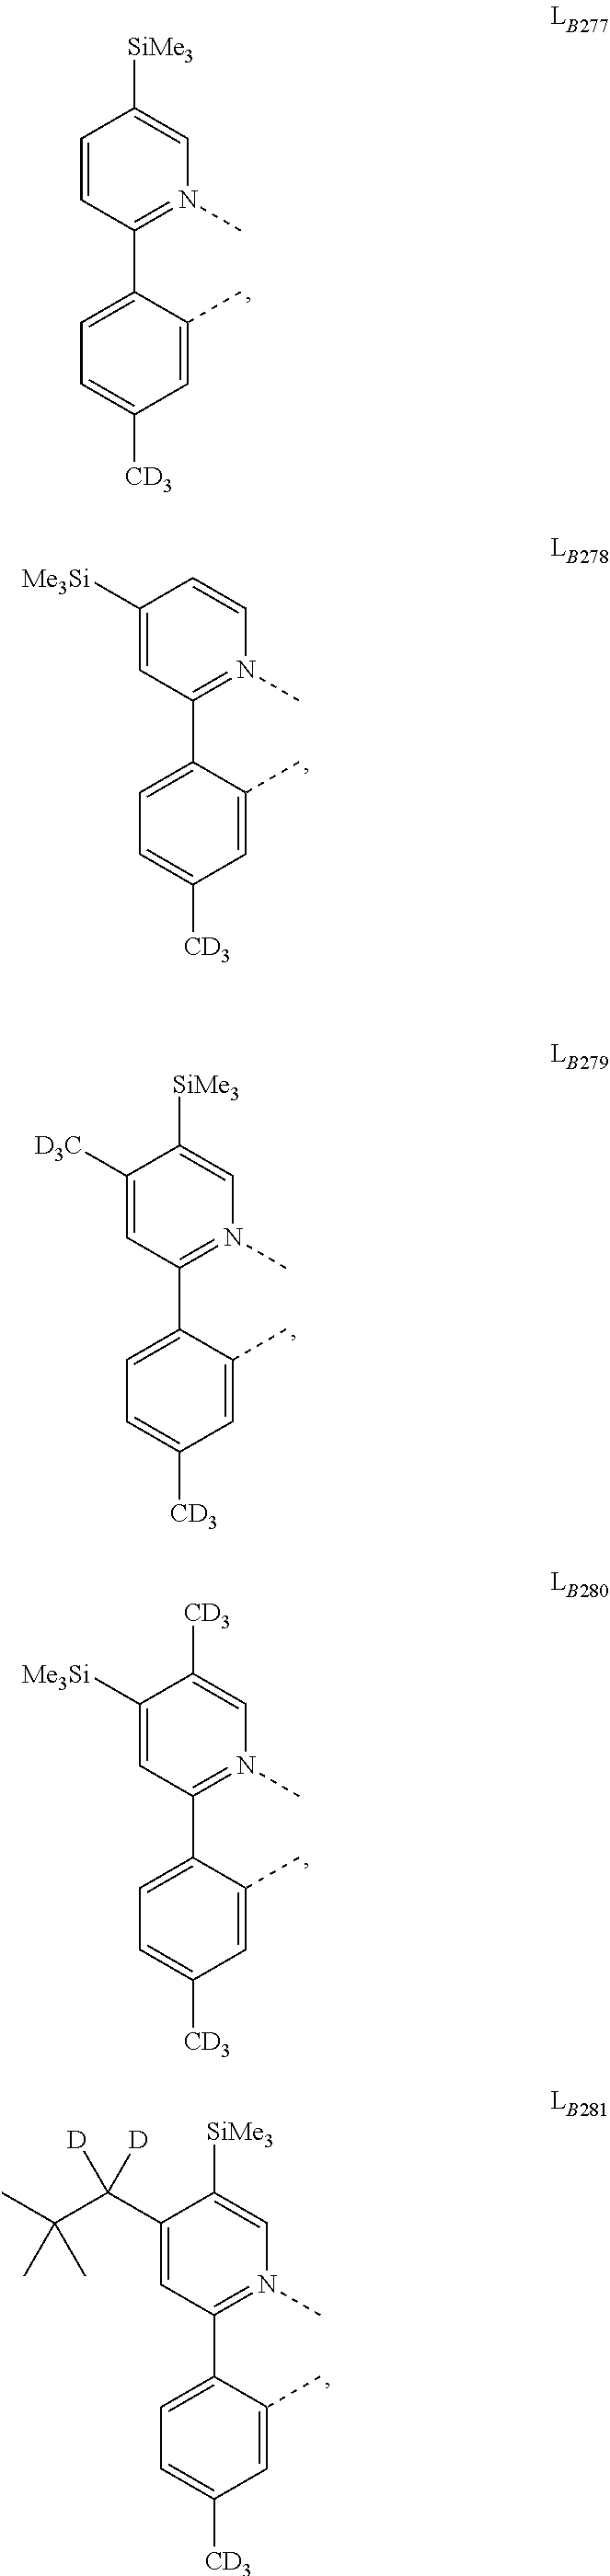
C1=CC(C2=CC=C([CD3])C=C2C)=N(C)C=C1[SiMe3].C1([Me3Si])=CC(C2=CC=C([CD3])C=C2C)=N(C)C=C1.C1([D3C])=CC(C2=CC=C([CD3])C=C2C)=N(C)C=C1[SiMe3].C1([Me3Si])=CC(C2=CC=C([CD3])C=C2C)=N(C)C=C1[CD3].C1(C(C(C)(C)C)([D])[D])=CC(C2=CC=C([CD3])C=C2C)=N(C)C=C1[SiMe3]
